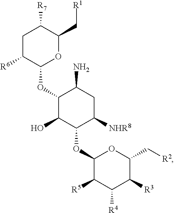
C1C([R6])C(OC2C(O)C(OC3C([R5])C([R4])C([R3])C(C[R2])O3)C([NHR8])CC2N)OC(C[R1])C1[R7]
